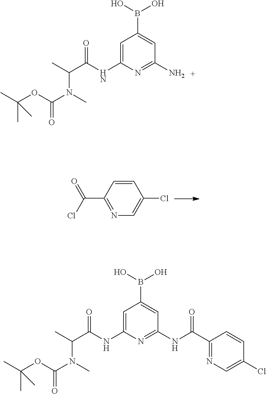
C1=CC(C(Cl)=O)=NC=C1Cl.C1=C(NC(C(N(C)C(=O)OC(C)(C)C)C)=O)N=C(N)C=C1B(O)O.C1=C(NC(C(N(C)C(=O)OC(C)(C)C)C)=O)N=C(NC(C2=NC=C(Cl)C=C2)=O)C=C1B(O)O
